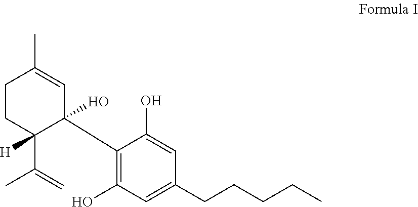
C1CC(C(=C)C)([H])C(C2=C(O)C=C(CCCCC)C=C2O)(O)C=C1C
